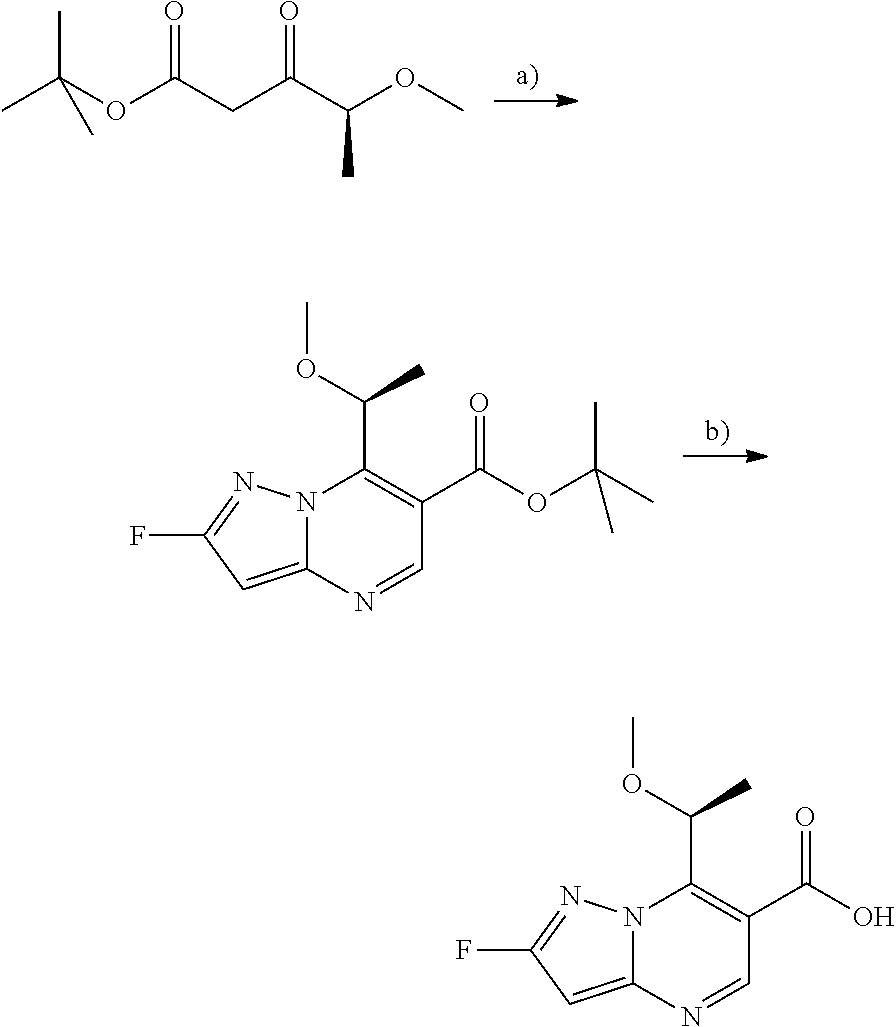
CC(OC(CC(C(OC)C)=O)=O)(C)C.C1=NC2=CC(F)=NN2C(C(OC)C)=C1C(OC(C)(C)C)=O.C1=NC2=CC(F)=NN2C(C(OC)C)=C1C(O)=O
